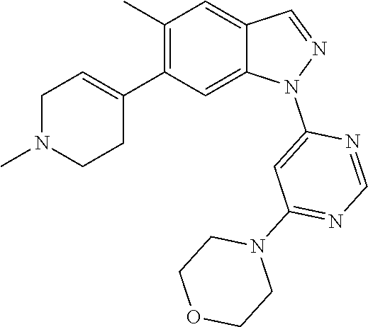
C1N(C)CCC(C2=C(C)C=C3C(=C2)N(C2=CC(N4CCOCC4)=NC=N2)N=C3)=C1
